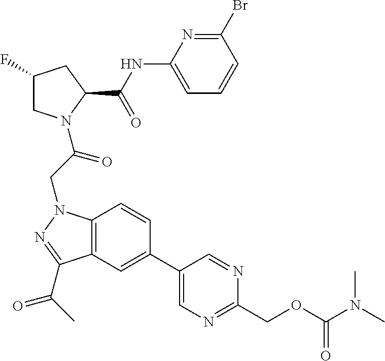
C1(NC(C2CC(F)CN2C(CN2C3=C(C(C(C)=O)=N2)C=C(C2=CN=C(COC(N(C)C)=O)N=C2)C=C3)=O)=O)=CC=CC(Br)=N1
